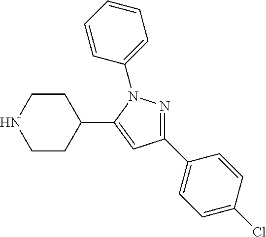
N1=C(C2=CC=C(Cl)C=C2)C=C(C2CCNCC2)N1C1=CC=CC=C1
